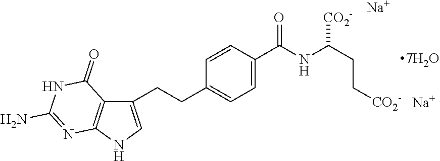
C1=CC(C(NC(CC[CO2-])[CO2-])=O)=CC=C1CCC1=CNC2=C1C(=O)NC(N)=N2.[Na].[Na]
